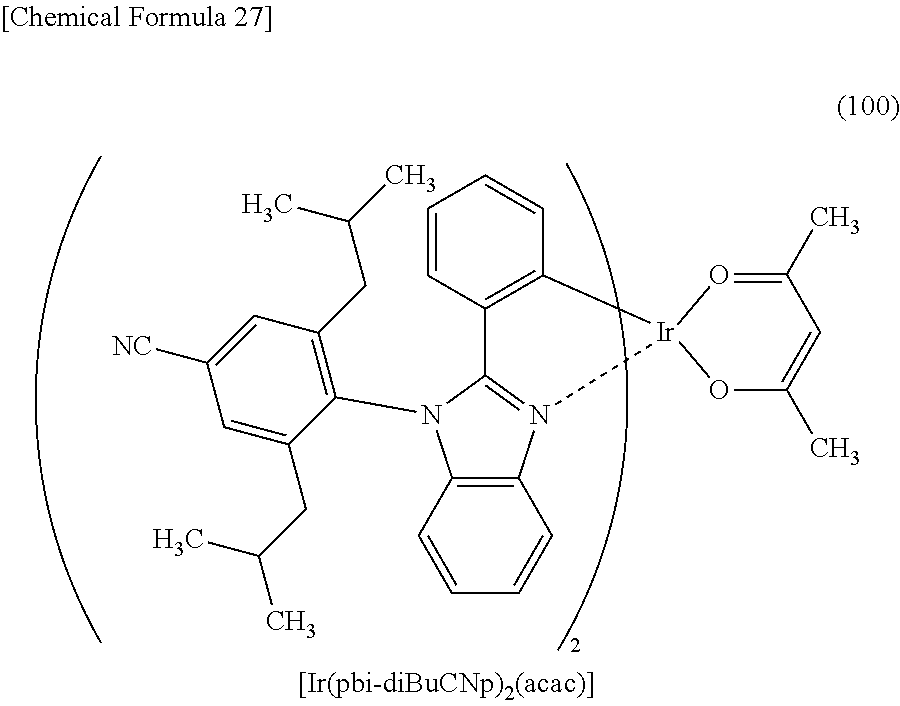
C1=CC2=C(C=C1)[Ir]1(N3=C2N(C2=C(CC(C)C)C=C([NC])C=C2CC(C)C)C2=C3C=CC=C2)O=C(C)C=C(C)O1
